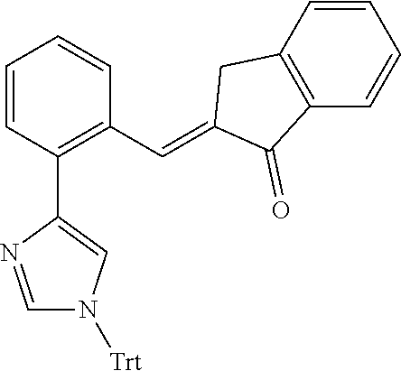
C1(=CC2=C(C3=CN([Trt])C=N3)C=CC=C2)C(=O)C2=C(C1)C=CC=C2
